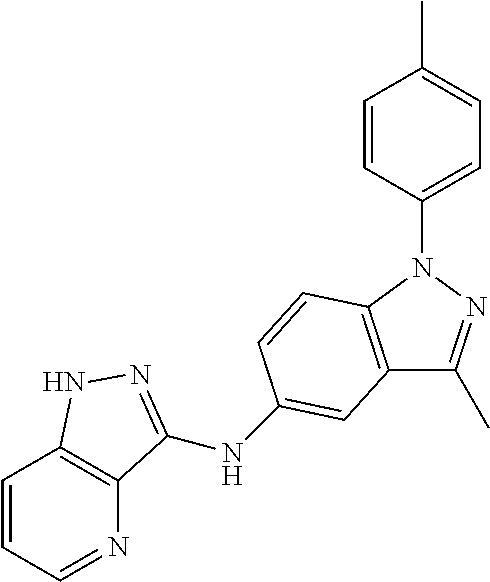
N1=CC=CC2=C1C(NC1=CC3=C(N(C4=CC=C(C)C=C4)N=C3C)C=C1)=NN2
